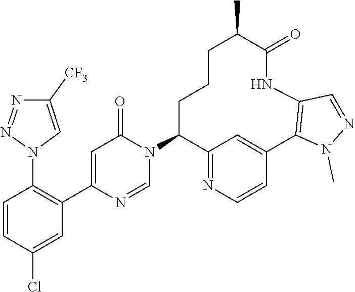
C1=C(C2=C(N3C=C([CF3])N=N3)C=CC(Cl)=C2)N=CN(C2C3=NC=CC(=C3)C3=C(NC(=O)C(C)CCC2)C=NN3C)C1=O
